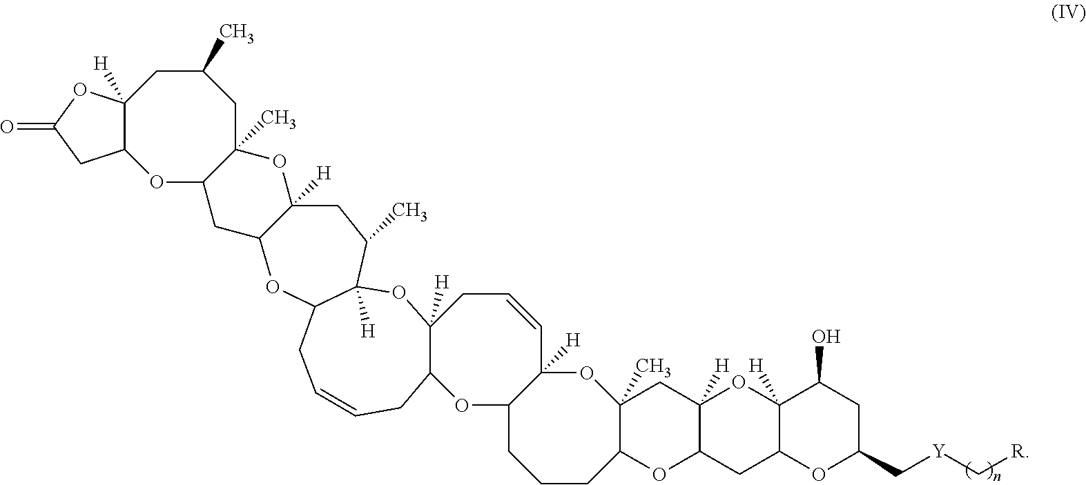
C12C(C)(CC3([H])C(O1)CC1C([H])(O3)C(O)CC(C[Y]C[R])O1)OC1([H])C(CCC2)OC2C([H])(CC=C1)OC1([H])C(CC=CC2)OC2CC3OC4C([H])(CC(C)CC3(C)OC2([H])CC1C)OC(=O)C4
